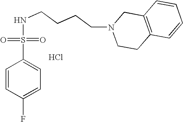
C1(S(=O)(=O)NCCCCN2CCC3=C(C2)C=CC=C3)=CC=C(F)C=C1.Cl
